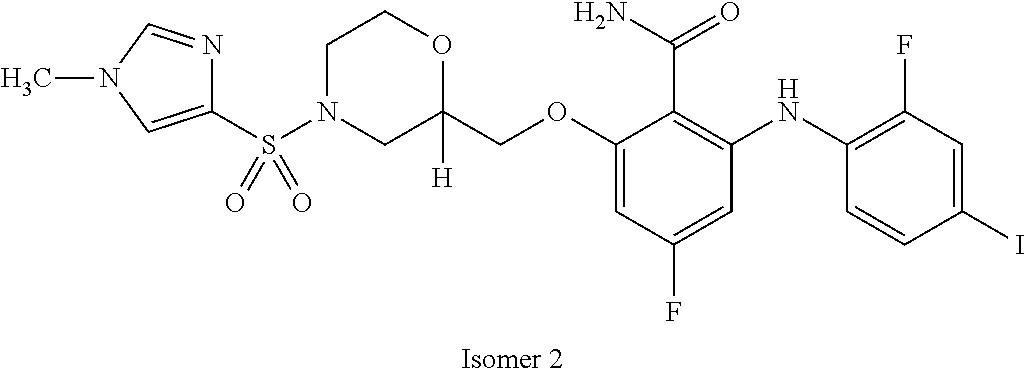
C(OC1=CC(F)=CC(NC2=C(F)C=C(I)C=C2)=C1C(N)=O)C1([H])OCCN(S(C2=CN(C)C=N2)(=O)=O)C1
